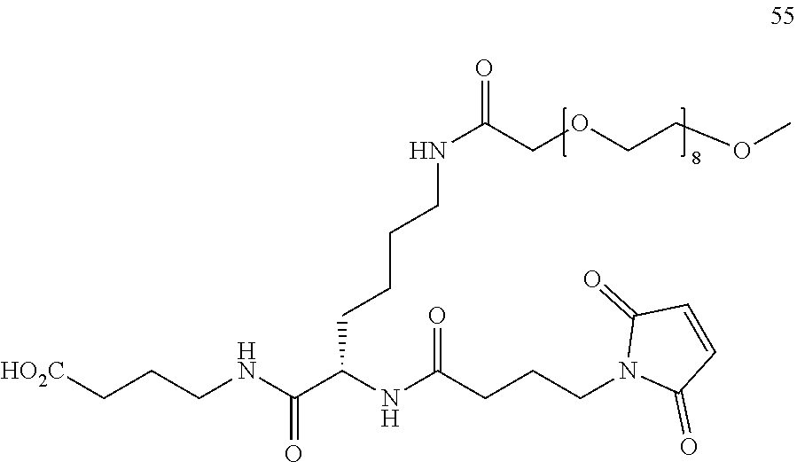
C(CCNC(=O)C(NC(CCCN1C(=O)C=CC1=O)=O)CCCCNC(=O)COCCOC)[HO2C]
